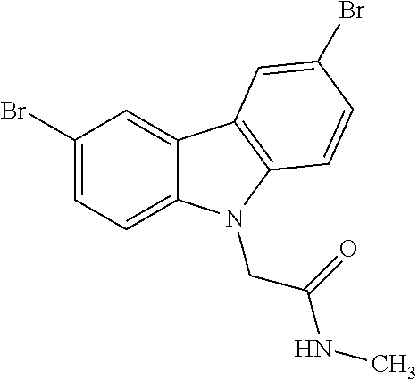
C1(Br)=CC=C2C(=C1)C1=C(N2CC(=O)NC)C=CC(Br)=C1
